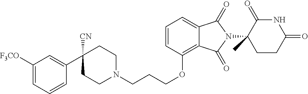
C1N(CCCOC2=C3C(=CC=C2)C(=O)N(C2(C)C(=O)NC(=O)CC2)C3=O)CCC(C2=CC([F3CO])=CC=C2)([CN])C1
